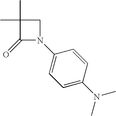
C1(C)(C)C(=O)N(C2=CC=C(N(C)C)C=C2)C1
